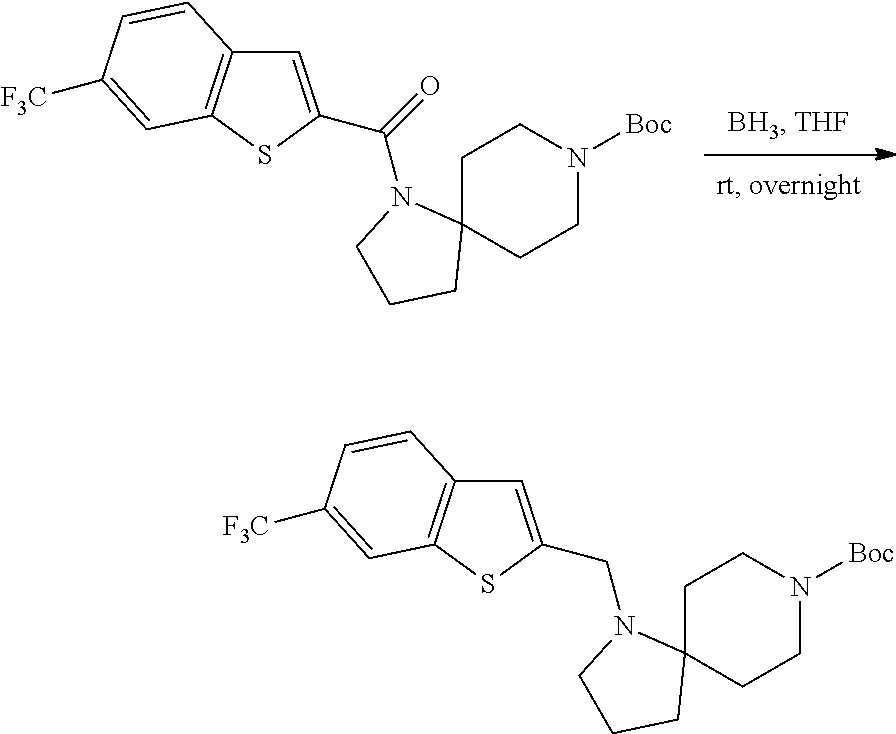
C1C2(CCN([Boc])C1)N(C(=O)C1=CC3=C(S1)C=C([F3C])C=C3)CCC2.C1C2(CCN([Boc])C1)N(CC1=CC3=C(S1)C=C([F3C])C=C3)CCC2
